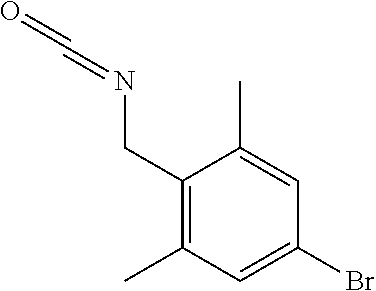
C1(CN=C=O)=C(C)C=C(Br)C=C1C
